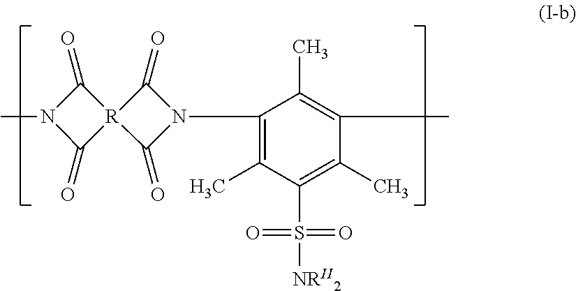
CN1C(=O)[R]2(C1=O)C(=O)N(C1=C(C)C(S([NRII2])(=O)=O)=C(C)C(C)=C1C)C2=O
